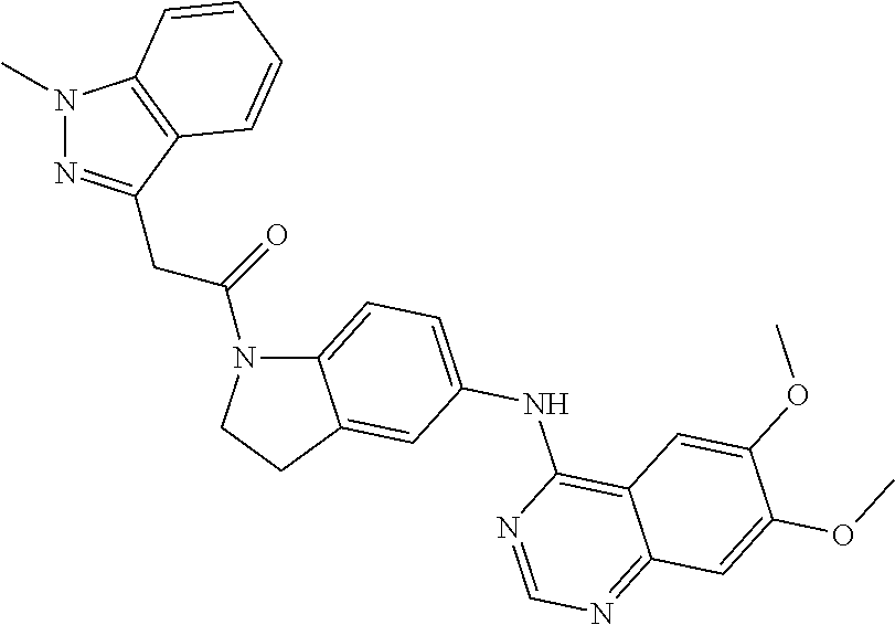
C12=CC=C(NC3=C4C(=NC=N3)C=C(OC)C(OC)=C4)C=C1CCN2C(=O)CC1=NN(C)C2=C1C=CC=C2
